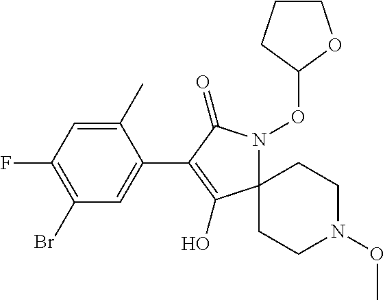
C1(C)=CC(F)=C(Br)C=C1C1=C(O)C2(N(OC3OCCC3)C1=O)CCN(OC)CC2
